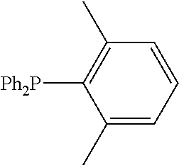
C1(C)=CC=CC(C)=C1[Ph2P]
